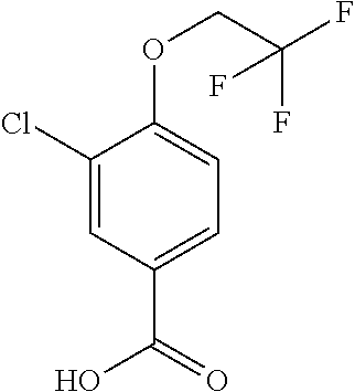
C1(Cl)=CC(C(=O)O)=CC=C1OCC(F)(F)F
